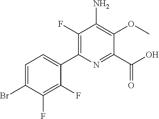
C1(F)=C(C2=CC=C(Br)C(F)=C2F)N=C(C(O)=O)C(OC)=C1N
